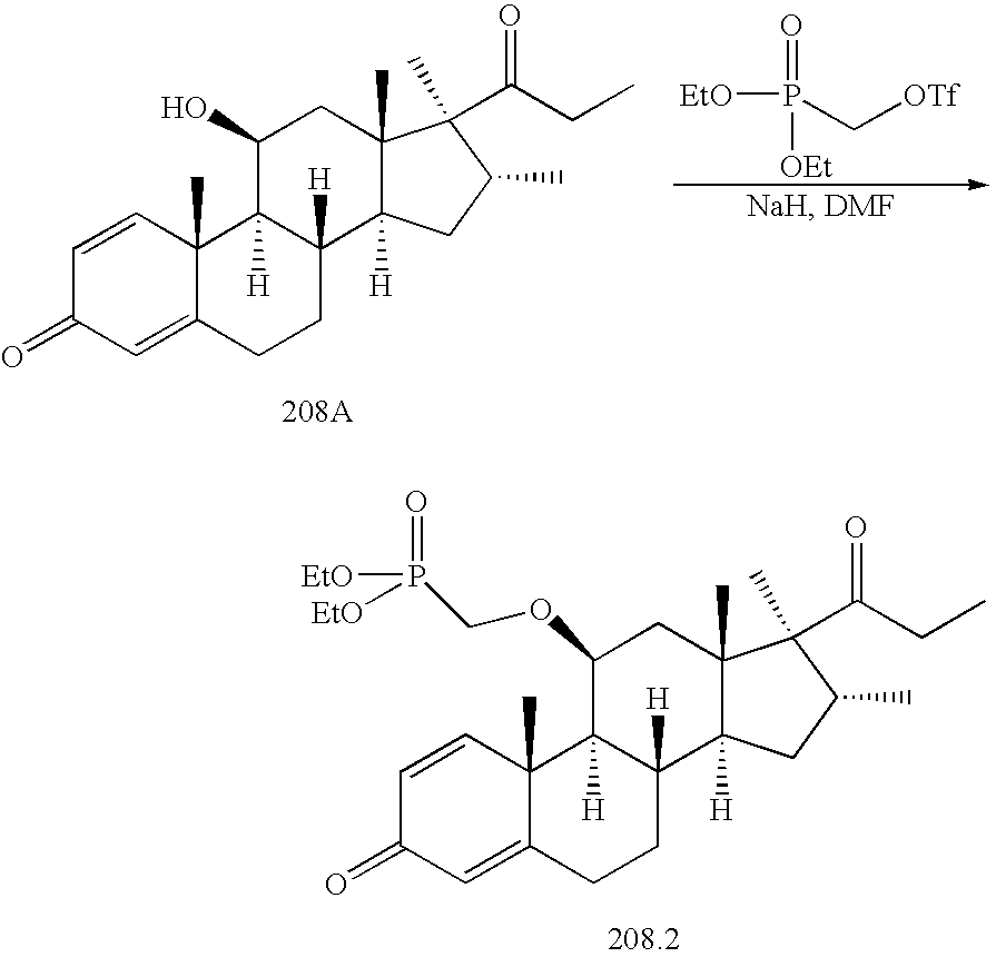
C1=CC2(C)C(=CC1=O)CCC1([H])C2([H])C(O)CC2(C)C1([H])CC(C)C2(C)C(=O)CC.[EtO]P(C[OTf])([OEt])=O.C1=CC2(C)C(=CC1=O)CCC1([H])C2([H])C(OCP([EtO])(=O)[EtO])CC2(C)C1([H])CC(C)C2(C)C(=O)CC
